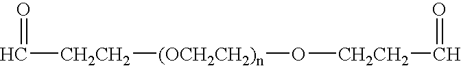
[CH2CH2](C=O)[(OCH2CH2)n]O[CH2CH2]C=O
